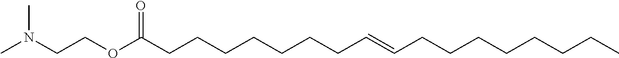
C(CCCCCCCC(OCCN(C)C)=O)=CCCCCCCCC
